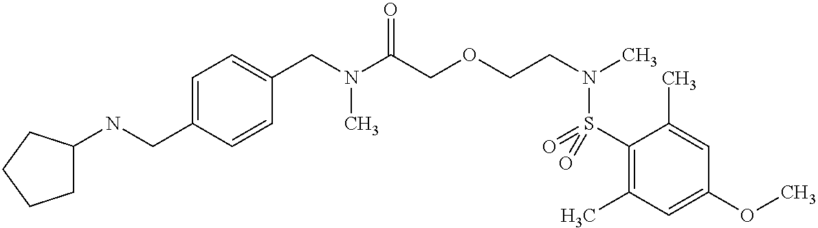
C1C(NCC2=CC=C(CN(C(COCCN(C)S(C3=C(C)C=C(OC)C=C3C)(=O)=O)=O)C)C=C2)CCC1
